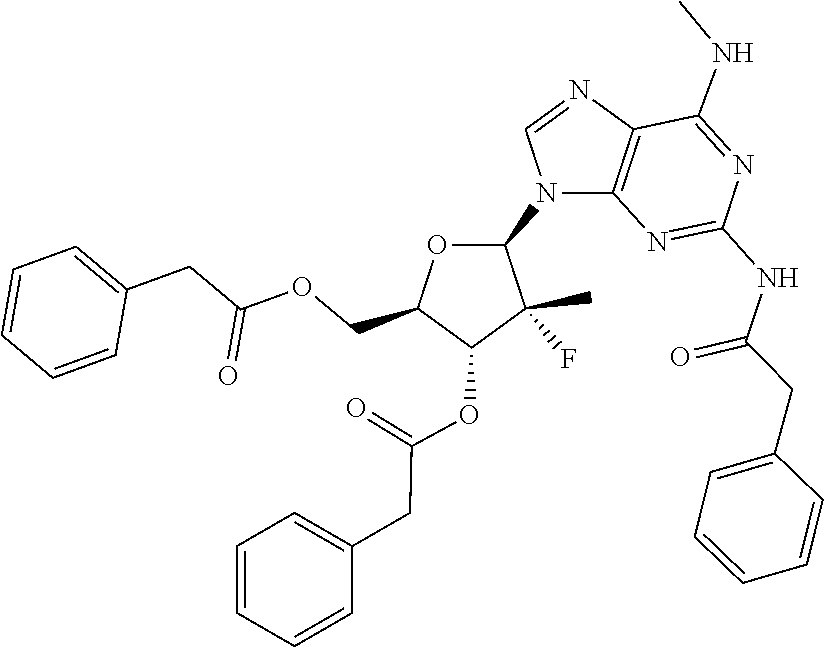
C1=NC2=C(N=C(NC(CC3=CC=CC=C3)=O)N=C2NC)N1C1OC(COC(CC2=CC=CC=C2)=O)C(OC(=O)CC2=CC=CC=C2)C1(C)F
